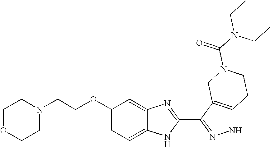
C1=C2C(=CC(OCCN3CCOCC3)=C1)N=C(C1=NNC3=C1CN(C(N(CC)CC)=O)CC3)N2
